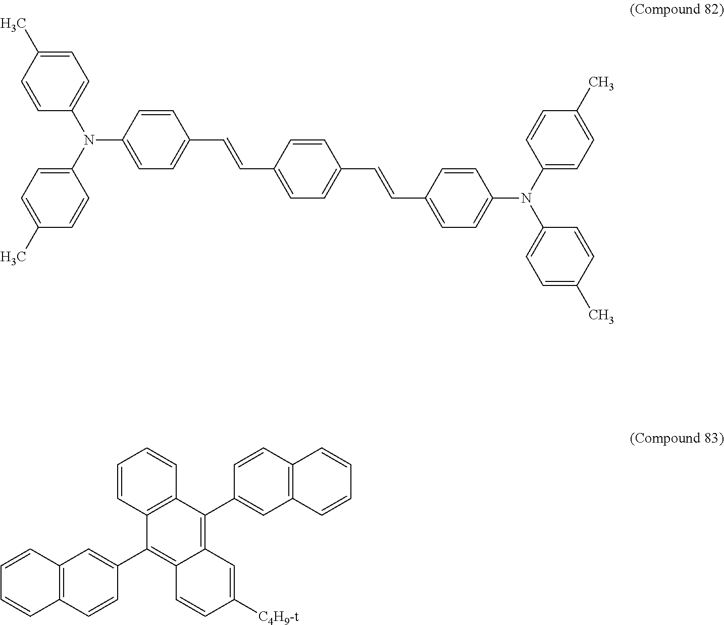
C1=C(C)C=CC(N(C2=CC=C(C)C=C2)C2=CC=C(C=CC3=CC=C(C=CC4=CC=C(N(C5=CC=C(C)C=C5)C5=CC=C(C)C=C5)C=C4)C=C3)C=C2)=C1.C12=C(C=CC(C3=C4C(=C(C5=CC6=C(C=C5)C=CC=C6)C5=C3C=CC=C5)C=C([C4H9-t])C=C4)=C1)C=CC=C2
